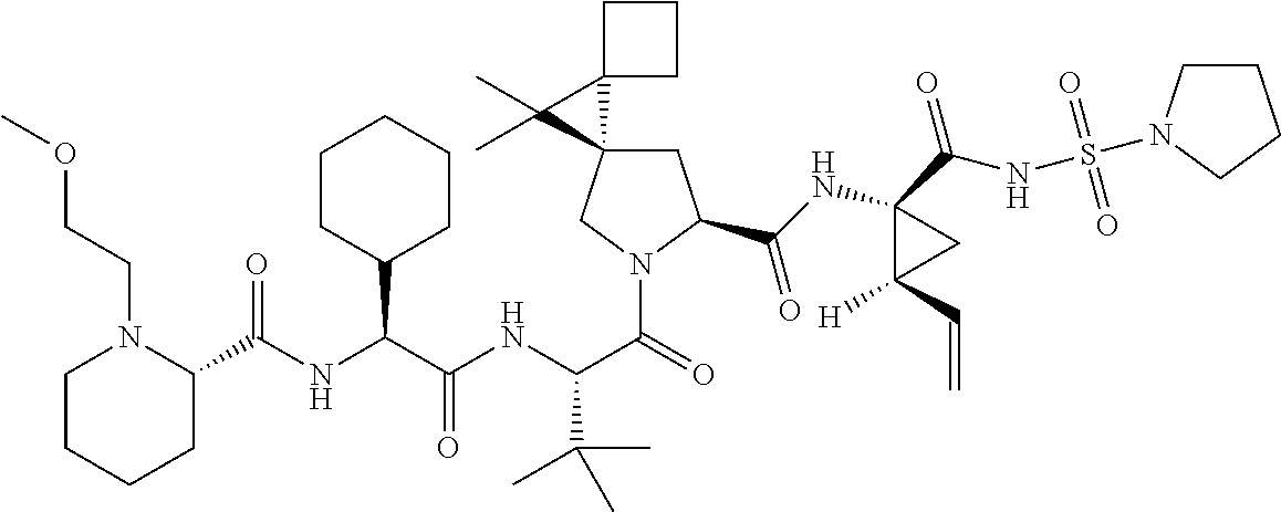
C(C(NC(C(=O)N1CC2(CC1C(NC1(C(NS(=O)(=O)N3CCCC3)=O)C([H])(C=C)C1)=O)C1(C2(C)C)CCC1)C(C)(C)C)=O)(C1CCCCC1)NC(=O)C1N(CCOC)CCCC1
